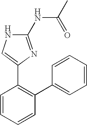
C1=CC=CC(C2=CC=CC=C2)=C1C1=CNC(NC(C)=O)=N1
